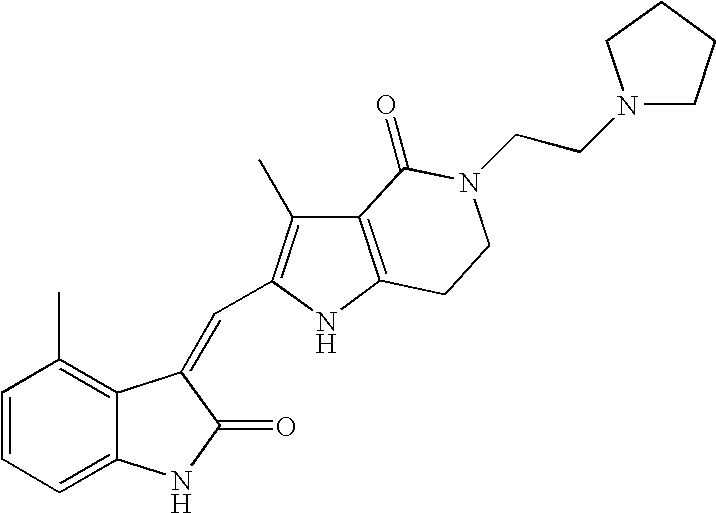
C1=CC=C2C(=C1C)C(=CC1=C(C)C3=C(N1)CCN(CCN1CCCC1)C3=O)C(=O)N2
